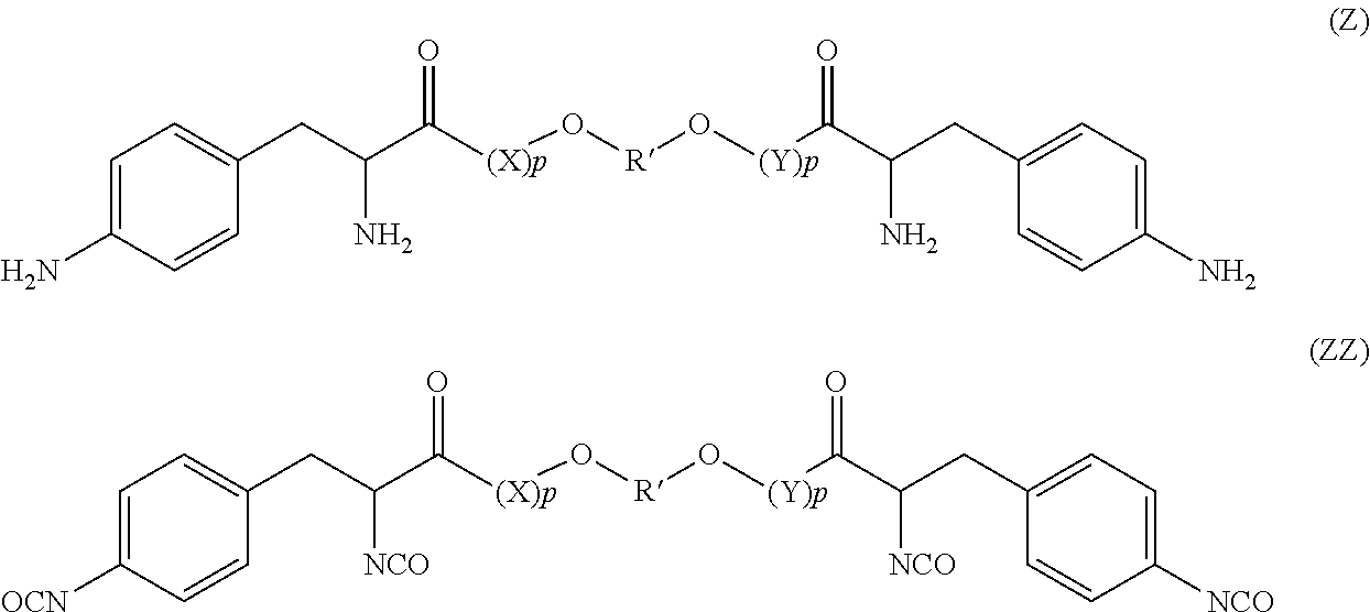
C1=C(N)C=CC(CC(C([(X)p]O[R]O[(Y)p]C(=O)C(N)CC2=CC=C(N)C=C2)=O)N)=C1.C1=C([OCN])C=CC(CC(C([(X)p]O[R]O[(Y)p]C(=O)C([NCO])CC2=CC=C([NCO])C=C2)=O)[NCO])=C1
